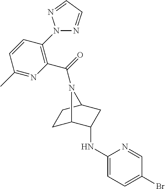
C1(NC2C3CCC(C2)N3C(=O)C2=C(N3N=CC=N3)C=CC(C)=N2)=CC=C(Br)C=N1
